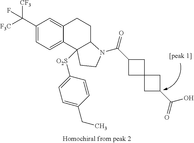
C1(C([F3C])([CF3])F)=CC=C2C(=C1)CCC1C2([O2S]C2=CC=C(CC)C=C2)CCN1C(C1CC2(C1)CC(C(=O)O)C2)=O
